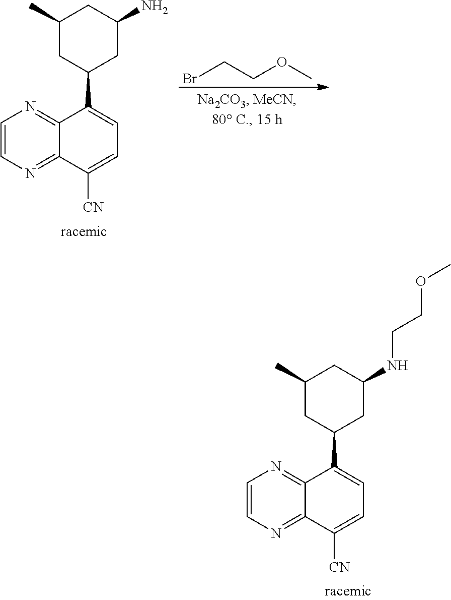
C1=CN=C2C(=N1)C(C1CC(NCCOC)CC(C)C1)=CC=C2[CN].C1=CN=C2C(=N1)C(C1CC(N)CC(C)C1)=CC=C2[CN].BrCCOC
